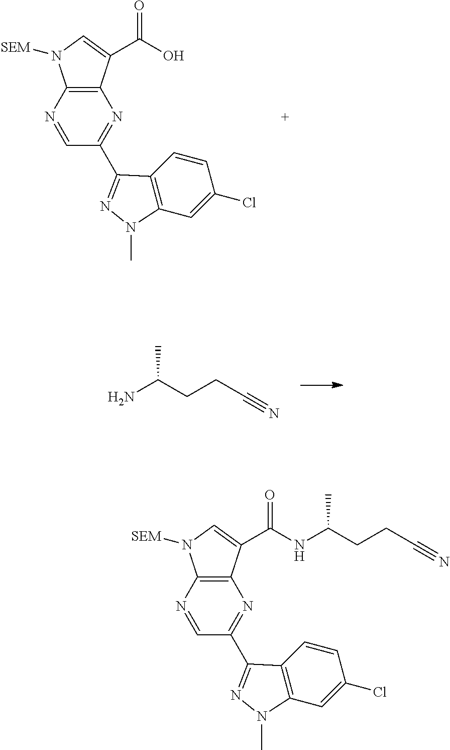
N1=CC(C2=NN(C)C3=C2C=CC(Cl)=C3)=NC2=C1N([SEM])C=C2C(NC(CCC#N)C)=O.N1=CC(C2=NN(C)C3=C2C=CC(Cl)=C3)=NC2=C1N([SEM])C=C2C(O)=O.NC(CCC#N)C
